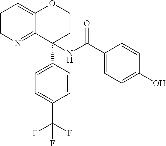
C1=CN=C2C(=C1)OCCC2(NC(C1=CC=C(O)C=C1)=O)C1=CC=C(C(F)(F)F)C=C1
